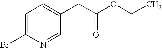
C1=C(Br)N=CC(CC(OCC)=O)=C1
